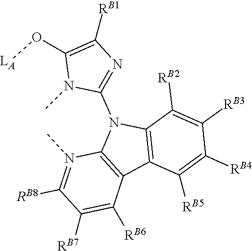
C1([RB5])=C([RB4])C([RB3])=C([RB2])C2=C1C1=C(N2C2=NC([RB1])=C(O[LA])N2C)N(C)=C([RB8])C([RB7])=C1[RB6]
